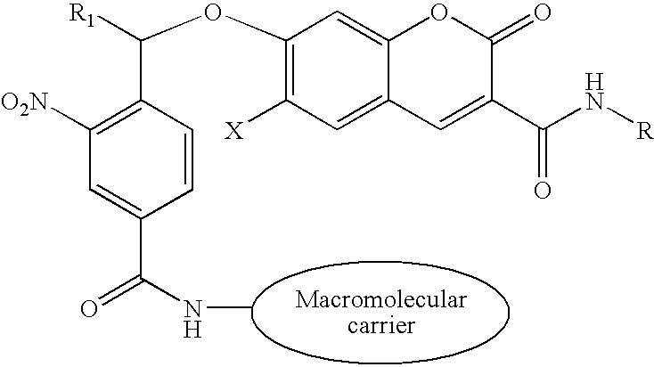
C1=CC(C([R1])OC2=C([X])C=C3C(=C2)OC(=O)C(C(=O)N[R])=C3)=C([O2N])C=C1C(NC)=O
